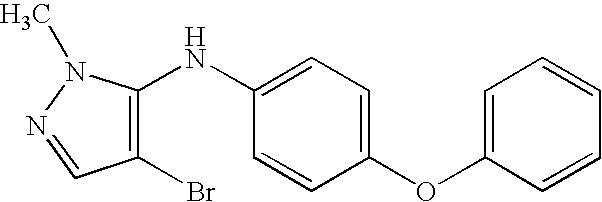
O(C1=CC=C(NC2=C(Br)C=NN2C)C=C1)C1=CC=CC=C1
